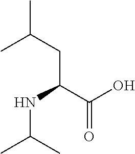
CC(C)NC(CC(C)C)C(O)=O
